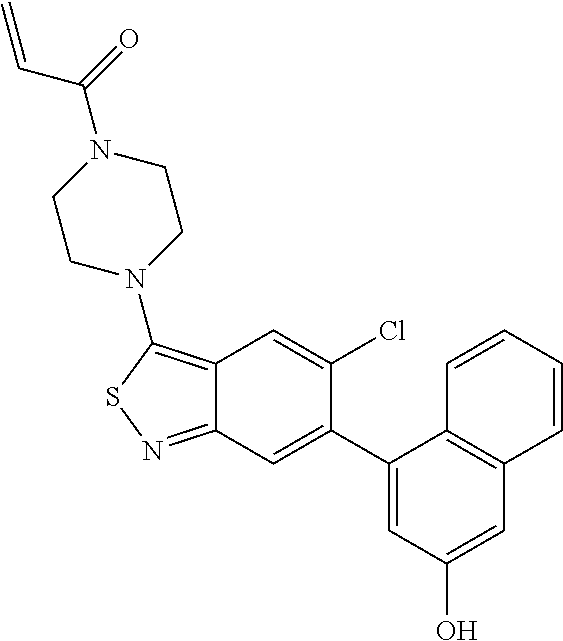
C12=C(N3CCN(C(C=C)=O)CC3)SN=C1C=C(C1=CC(O)=CC3=C1C=CC=C3)C(Cl)=C2
